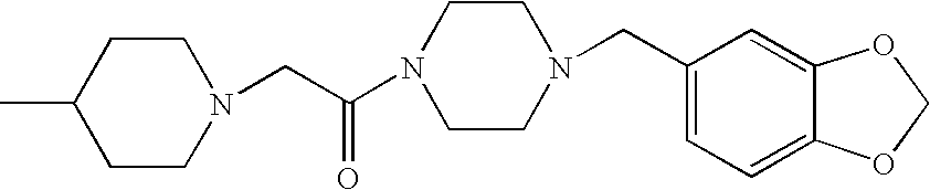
C1CN(CC(N2CCN(CC3=CC=C4C(=C3)OCO4)CC2)=O)CCC1C
